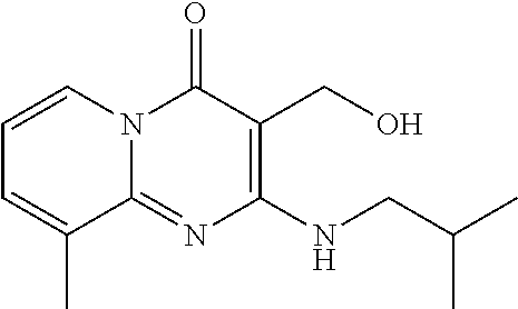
N(C1=C(CO)C(=O)N2C(=N1)C(C)=CC=C2)CC(C)C
